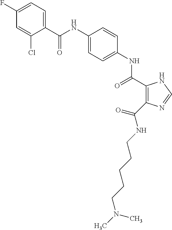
C(NC1=CC=C(NC(=O)C2=C(C(NCCCCCN(C)C)=O)N=CN2)C=C1)(=O)C1=CC=C(F)C=C1Cl
